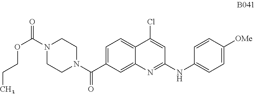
C1=C(C(N2CCN(C(=O)OCCC)CC2)=O)C=C2C(=C1)C(Cl)=CC(NC1=CC=C([OMe])C=C1)=N2
